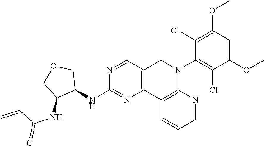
C1(NC2=NC3=C(C=N2)CN(C2=C(Cl)C(OC)=CC(OC)=C2Cl)C2=C3C=CC=N2)COCC1NC(=O)C=C
